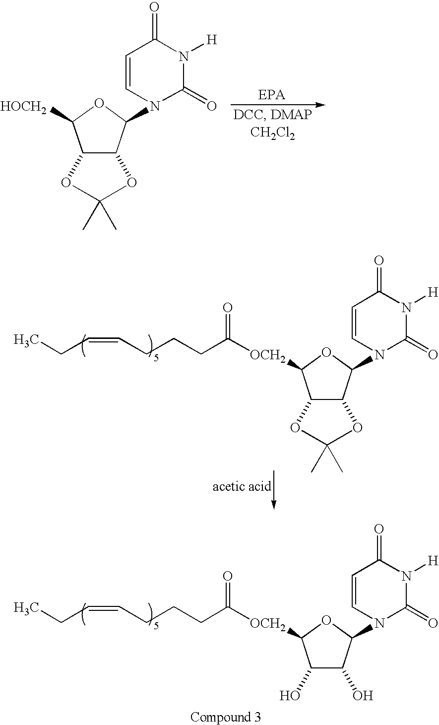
C12C(C(N3C=CC(=O)N([H])C3=O)OC1[HOCH2])OC(C)(C)O2.CCC=CCCCC(=O)[OCH2]C1C2C(C(N3C=CC(=O)N([H])C3=O)O1)OC(C)(C)O2.CCC=CCCCC(=O)[OCH2]C1C(O)C(O)C(N2C=CC(=O)N([H])C2=O)O1
